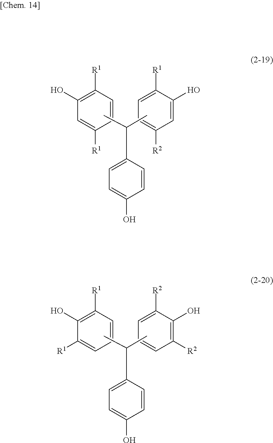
C1=CC([R1])=C(O)C=C1[R1].C1=C([R2])C=C(O)C([R1])=C1.CC(C)C1=CC=C(O)C=C1.C1=CC([R1])=C(O)C([R1])=C1.C1=CC([R2])=C(O)C([R2])=C1.CC(C)C1=CC=C(O)C=C1
